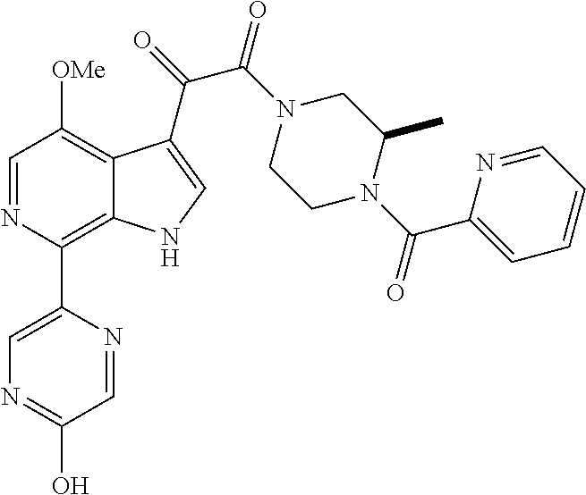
C1=NC(C2=CN=C(O)C=N2)=C2C(=C1[OMe])C(C(=O)C(N1CCN(C(C3=CC=CC=N3)=O)C(C)C1)=O)=CN2
